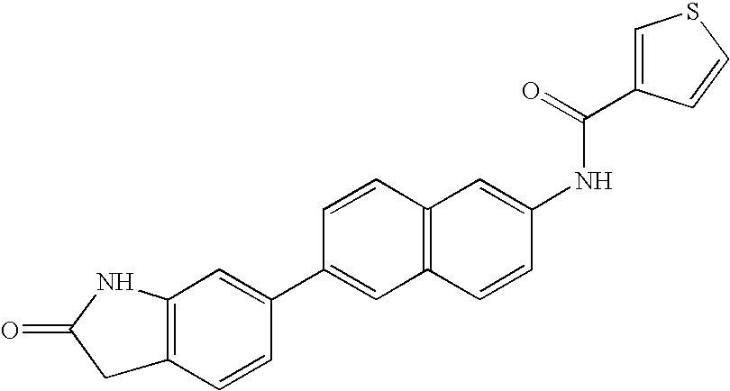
C12=C(C=CC(C3=CC4=C(C=C3)C=C(NC(=O)C3=CSC=C3)C=C4)=C1)CC(=O)N2
